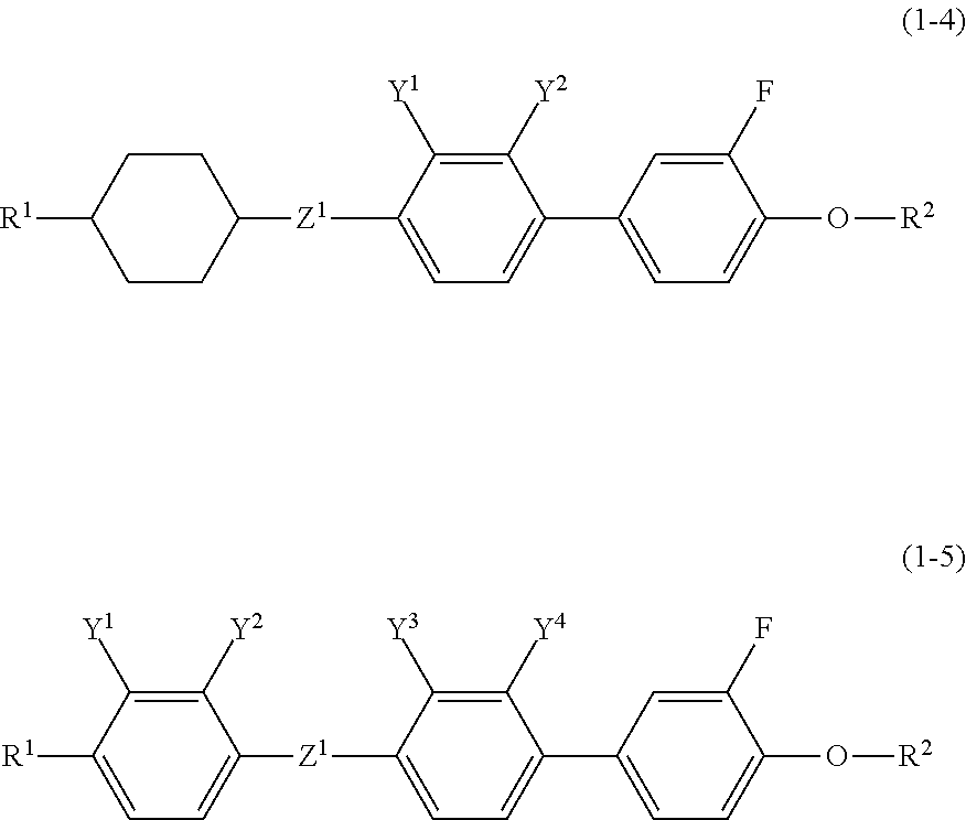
C1CC([R1])CCC1[Z1]C1=CC=C(C2=CC=C(O[R2])C(F)=C2)C([Y2])=C1[Y1].C1([Y2])=C([Y1])C([R1])=CC=C1[Z1]C1=CC=C(C2=CC=C(O[R2])C(F)=C2)C([Y4])=C1[Y3]
